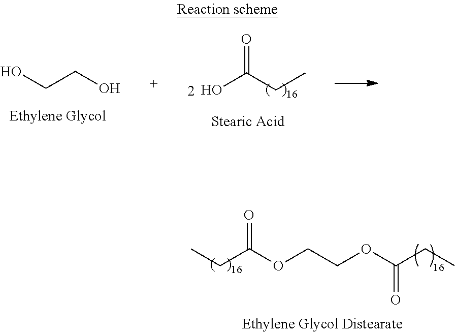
OCCO.OC(CC)=O.CCC(OCCOC(CC)=O)=O
